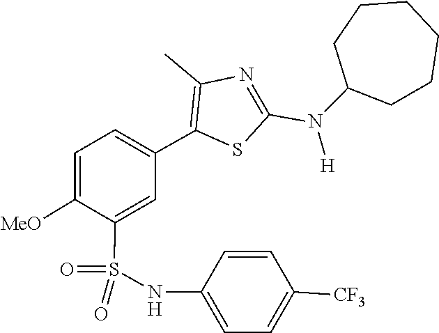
C1C(N(C2=NC(C)=C(C3=CC=C([MeO])C(S(=O)(NC4=CC=C([CF3])C=C4)=O)=C3)S2)[H])CCCCC1
